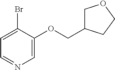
C(OC1=CN=CC=C1Br)C1COCC1
